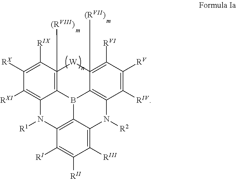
C12=C3C(=C([RIII])C([RII])=C1[RI])N([R2])C1=C4B3C3=C([(RVIII)])([W]C4([(RVII)])=C([RVI])C([RV])=C1[RIV])C([RIX])=C([RX])C([RXI])=C3N2[R1]
